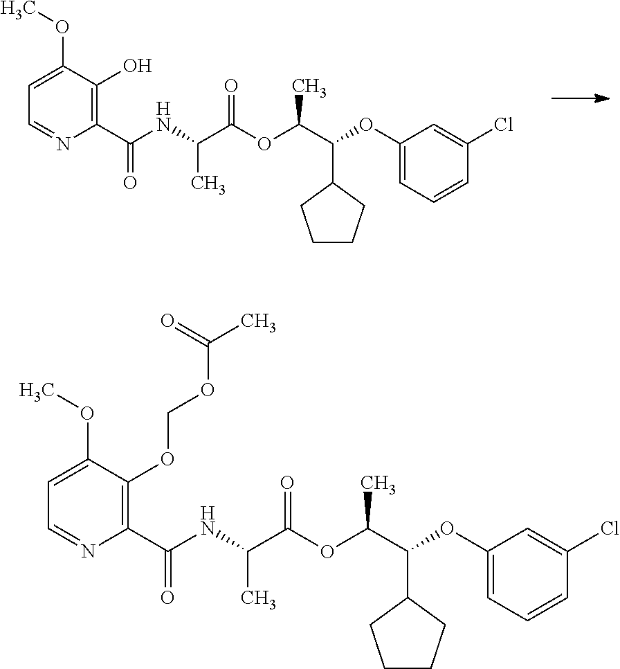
N(C(C(OC(C(OC1=CC=CC(Cl)=C1)C1CCCC1)C)=O)C)C(C1=C(O)C(OC)=CC=N1)=O.N(C(C(OC(C(OC1=CC=CC(Cl)=C1)C1CCCC1)C)=O)C)C(C1=C(OCOC(=O)C)C(OC)=CC=N1)=O
